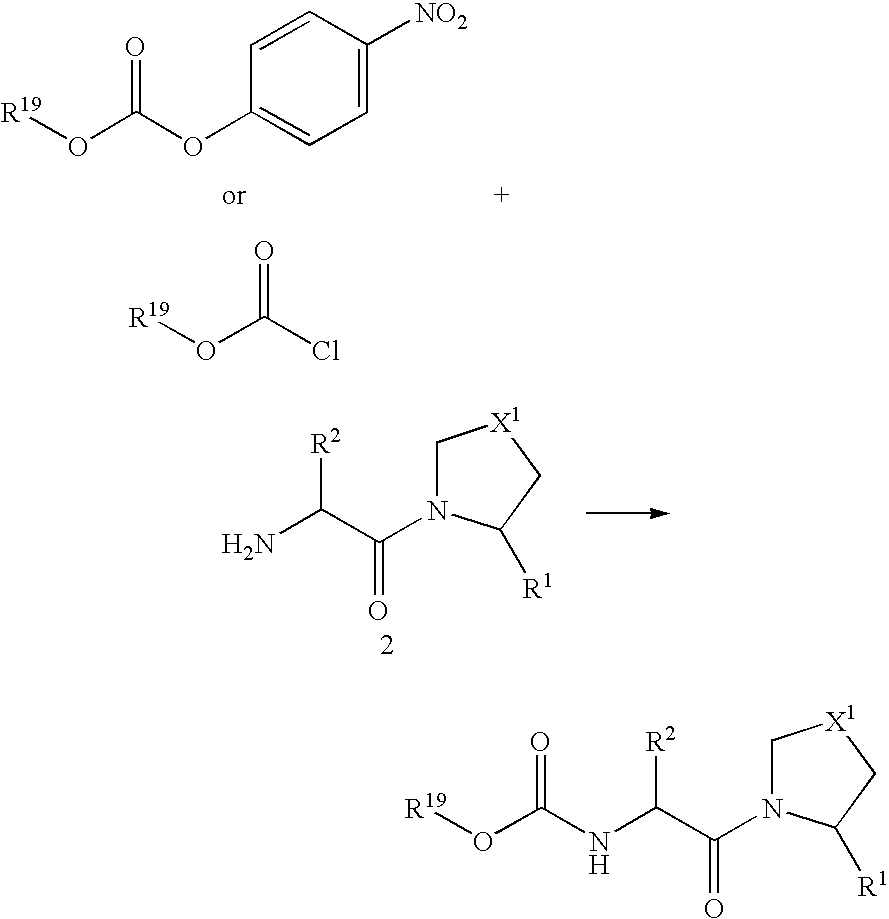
C1=CC([NO2])=CC=C1OC(O[R19])=O.ClC(O[R19])=O.C1N(C(C(N)[R2])=O)C([R1])C[X1]1.C1N(C(C([R2])NC(=O)O[R19])=O)C([R1])C[X1]1
